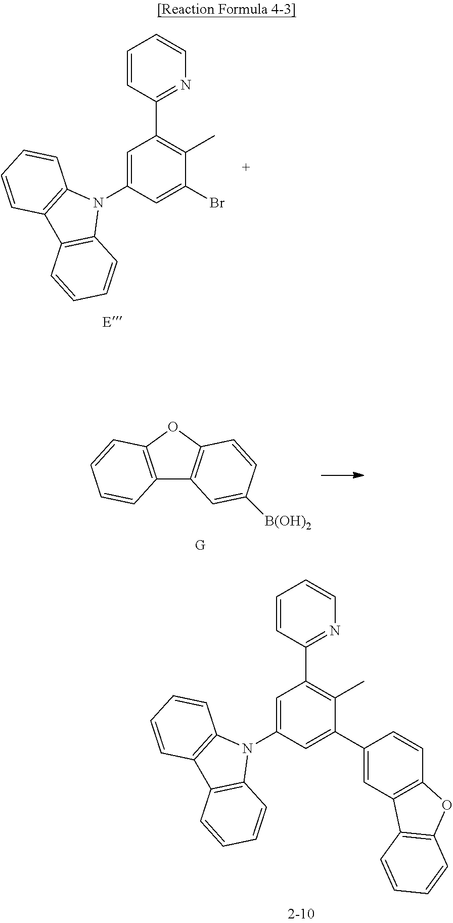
C1=C(N2C3=C(C4=C2C=CC=C4)C=CC=C3)C=C(Br)C(C)=C1C1=NC=CC=C1.C12=C(OC3=C1C=C([B(OH)2])C=C3)C=CC=C2.[G].C1=C(N2C3=C(C4=C2C=CC=C4)C=CC=C3)C=C(C2=CC3=C(C=C2)OC2=C3C=CC=C2)C(C)=C1C1=NC=CC=C1
